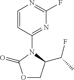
O1CC(C(F)C)N(C2=NC(F)=NC=C2)C1=O
